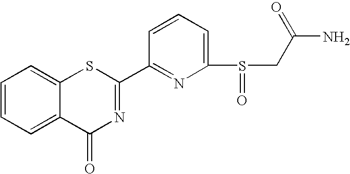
C1=CC=C2C(=C1)SC(C1=NC(S(CC(N)=O)=O)=CC=C1)=NC2=O
